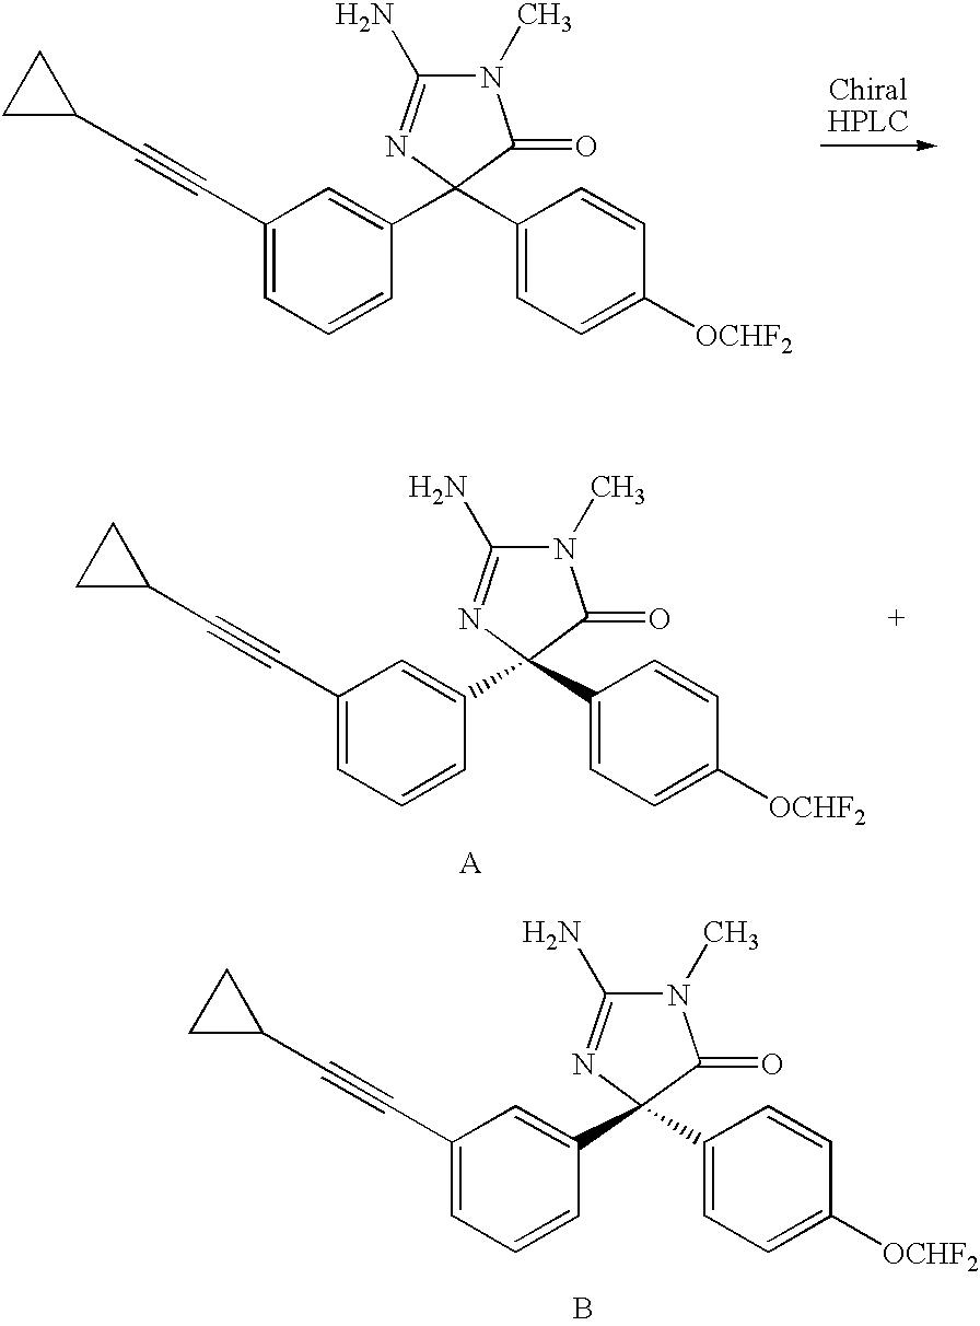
N1(C)C(N)=NC(C2=CC(C#CC3CC3)=CC=C2)(C2=CC=C([OCHF2])C=C2)C1=O.N1(C)C(N)=NC(C2=CC(C#CC3CC3)=CC=C2)(C2=CC=C([OCHF2])C=C2)C1=O.N1(C)C(N)=NC(C2=CC(C#CC3CC3)=CC=C2)(C2=CC=C([OCHF2])C=C2)C1=O.B
